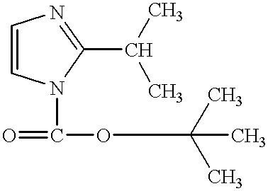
C1=CN(C(=O)OC(C)(C)C)C(C(C)C)=N1
